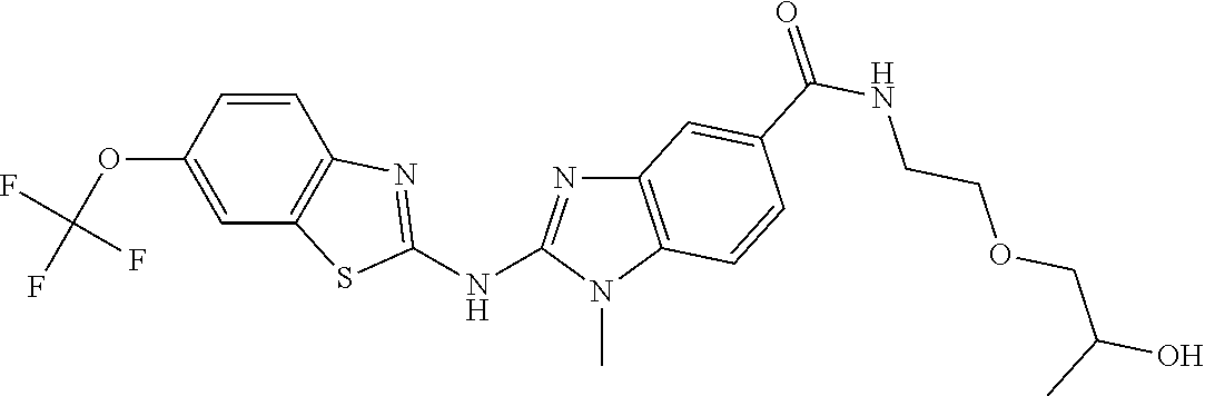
C1(OC(F)(F)F)=CC2=C(C=C1)N=C(NC1=NC3=C(N1C)C=CC(C(NCCOCC(O)C)=O)=C3)S2
